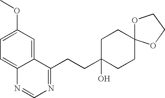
C1=C(OC)C=C2C(=C1)N=CN=C2CCC1(O)CCC2(CC1)OCCO2
